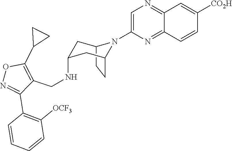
C12CCC(CC(NCC3=C(C4CC4)ON=C3C3=C([OCF3])C=CC=C3)C1)N2C1=CN=C2C(=N1)C=CC([CO2H])=C2
